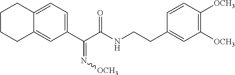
C1(C(C(NCCC2=CC([OCH3])=C([OCH3])C=C2)=O)=N[OCH3])=CC=C2C(=C1)CCCC2
